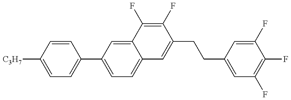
C1=C([C3H7])C=CC(C2=CC=C3C(=C2)C(F)=C(F)C(CCC2=CC(F)=C(F)C(F)=C2)=C3)=C1
